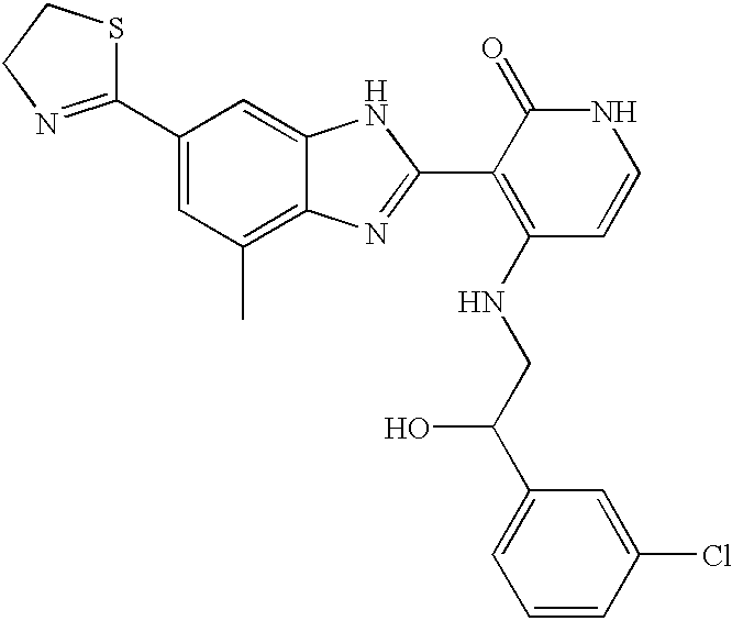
C1(C2=NCCS2)=CC(C)=C2C(=C1)NC(C1=C(NCC(C3=CC=CC(Cl)=C3)O)C=CNC1=O)=N2
